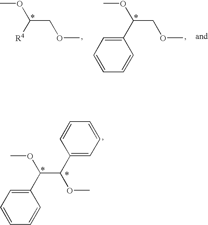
COC([R4])COC.COC(C1=CC=CC=C1)COC.COC(C1=CC=CC=C1)C(OC)C1=CC=CC=C1
